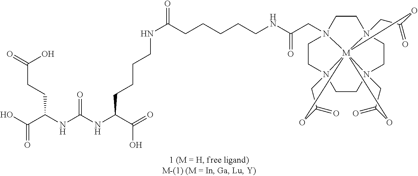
OC(C(NC(NC(C(O)=O)CCCCNC(CCCCCNC(CN12CCN34CCN56CCN7(CC1)CC(=O)O[M]3752(OC(=O)C4)OC(=O)C6)=O)=O)=O)CCC(=O)O)=O
